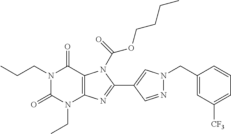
N1(CCC)C(=O)N(CC)C2=C(C1=O)N(C(OCCCC)=O)C(C1=CN(CC3=CC([CF3])=CC=C3)N=C1)=N2
